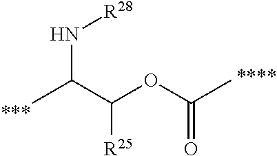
N(C(C(OC(C)=O)[R25])C)[R28]
